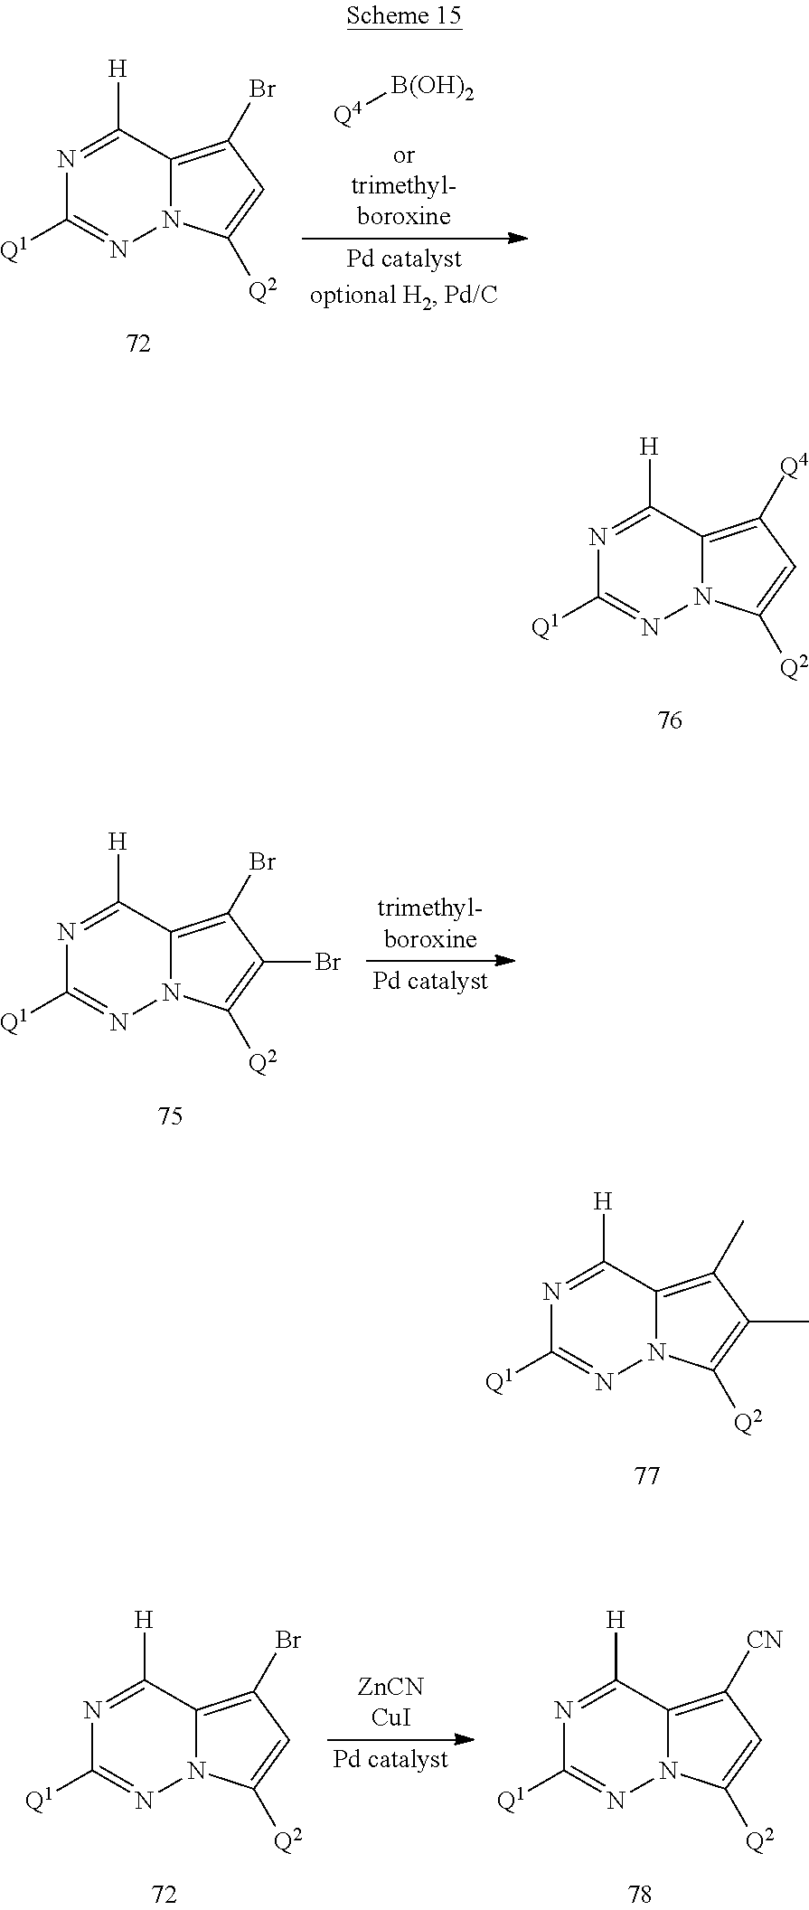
N1=C([H])C2=C([Q4])C=C([Q2])N2N=C1[Q1].N1=C([H])C2=C(C)C(C)=C([Q2])N2N=C1[Q1].N1=C([H])C2=C(Br)C=C([Q2])N2N=C1[Q1].[Q4][B(OH)2].N1=C([H])C2=C(Br)C(Br)=C([Q2])N2N=C1[Q1].N1=C([H])C2=C(Br)C=C([Q2])N2N=C1[Q1].N1=C([H])C2=C([CN])C=C([Q2])N2N=C1[Q1]
